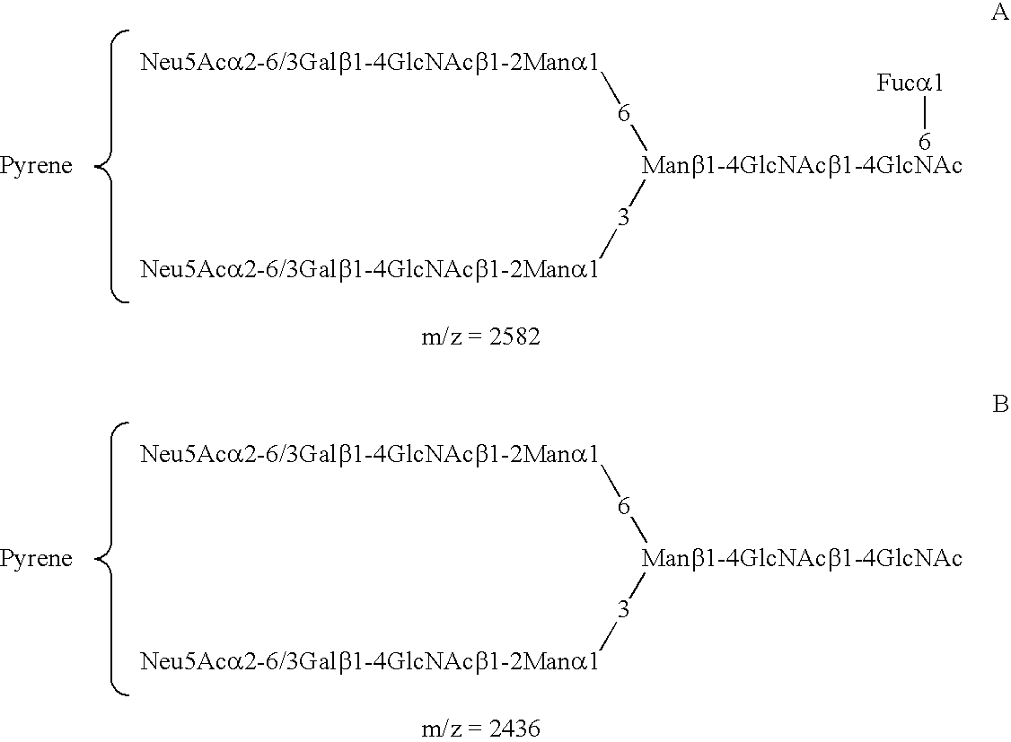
[Neu5Aca2-6/3Galb1-4GlcNAcb1-2Mana1][6][Manb1-4GlcNAcb1-4GlcNAc][3][Neu5Aca2-6/3Galb1-4GlcNAcb1-2Mana1].[6][Fuca1].[Neu5Aca2-6/3Galb1-4GlcNAcb1-2Mana1][6][Manb1-4GlcNAcb1-4GlcNAc][3][Neu5Aca2-6/3Galb1-4GlcNAcb1-2Mana1]
